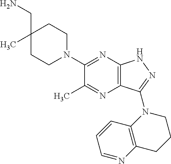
C1(CN)(C)CCN(C2=NC3=C(N=C2C)C(N2CCCC4=C2C=CC=N4)=NN3)CC1
